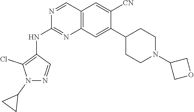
C12=C(C=C(C3CCN(C4COC4)CC3)C([CN])=C1)N=C(NC1=C(Cl)N(C3CC3)N=C1)N=C2
